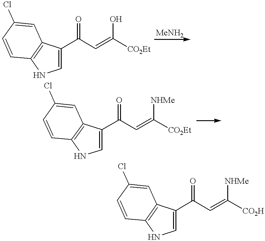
C1(C(C=C(O)[CO2Et])=O)=CNC2=C1C=C(Cl)C=C2.C1(C(C=C([NHMe])[CO2Et])=O)=CNC2=C1C=C(Cl)C=C2.C1(C(C=C([NHMe])[CO2H])=O)=CNC2=C1C=C(Cl)C=C2
